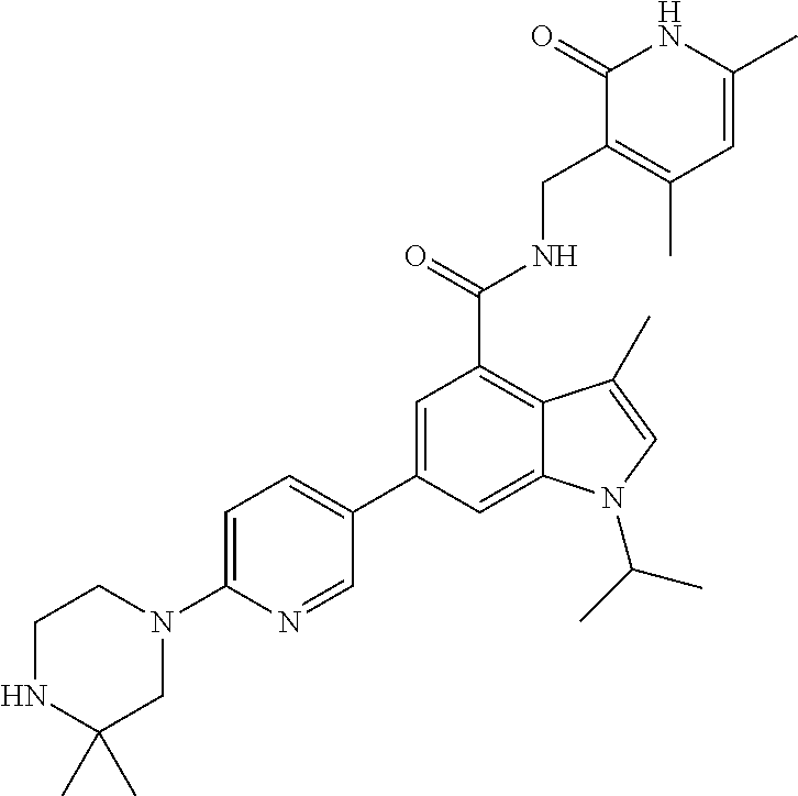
C1(C2=CC(C(=O)NCC3=C(C)C=C(C)NC3=O)=C3C(=C2)N(C(C)C)C=C3C)=CC=C(N2CCNC(C)(C)C2)N=C1
